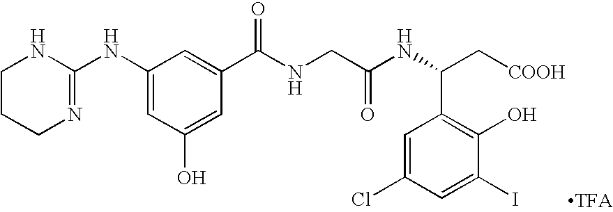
C1(NC2=NCCCN2)=CC(O)=CC(C(NCC(NC(C[COOH])C2=C(O)C(I)=CC(Cl)=C2)=O)=O)=C1
